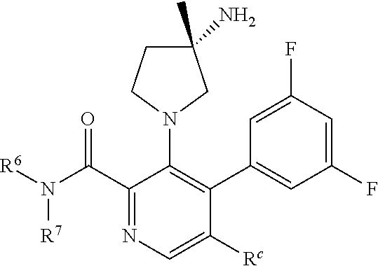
C1(C(N([R6])[R7])=O)=NC=C([Rc])C(C2=CC(F)=CC(F)=C2)=C1N1CC(C)(N)CC1
